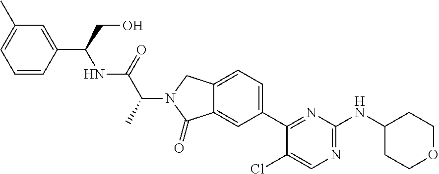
C1(Cl)=CN=C(NC2CCOCC2)N=C1C1=CC=C2C(=C1)C(=O)N(C(C(=O)NC(C1=CC(C)=CC=C1)CO)C)C2
